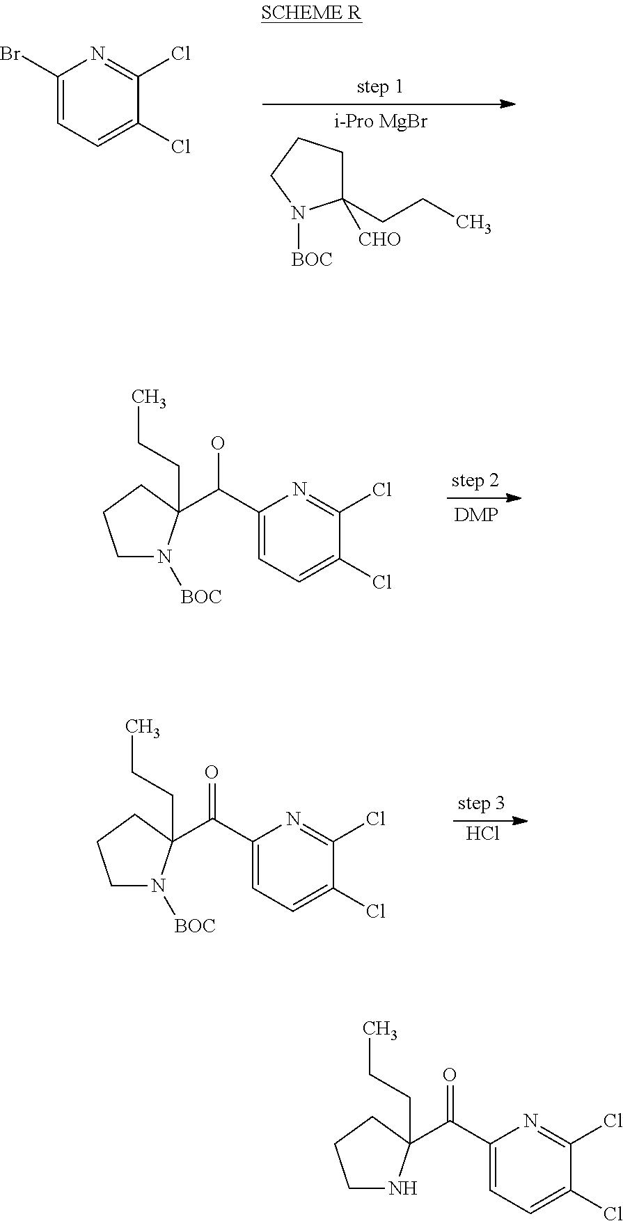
C1(C(O)C2(CCC)N([BOC])CCC2)=CC=C(Cl)C(Cl)=N1.C1(C(=O)C2(CCC)N([BOC])CCC2)=CC=C(Cl)C(Cl)=N1.Cl.C1(Br)=CC=C(Cl)C(Cl)=N1.[BOC]N1C(CCC)([CHO])CCC1.C1(C(=O)C2(CCC)NCCC2)=CC=C(Cl)C(Cl)=N1
